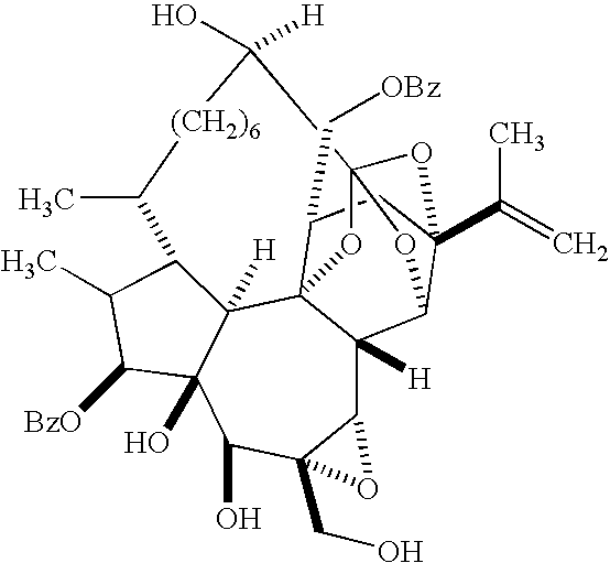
C12C3([H])C45C6([H])C(O)(C(O)C1(CO)O2)C([BzO])C(C)C6C(C)[(CH2)6]C(O)([H])C1(O4)OC3C(C(=C)C)(CC5C[OBz])O1
